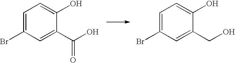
C1=C(Br)C=C(C(O)=O)C(O)=C1.C1=C(Br)C=C(CO)C(O)=C1
